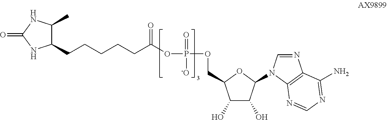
C1(CCCCCC(OP(OCC2C(O)C(O)C(N3C=NC4=C3N=CN=C4N)O2)(=O)[-O])=O)C(C)NC(=O)N1
